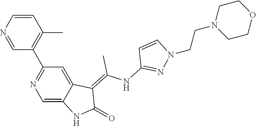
C1=CN=CC(C2=NC=C3C(=C2)C(=C(NC2=NN(CCN4CCOCC4)C=C2)C)C(=O)N3)=C1C
